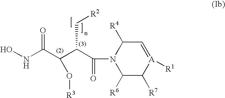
N1(C(C(C(C(NO)=O)O[R3])C[R2])=O)C([R6])C([R7])[A]([R1])=CC1[R4]
